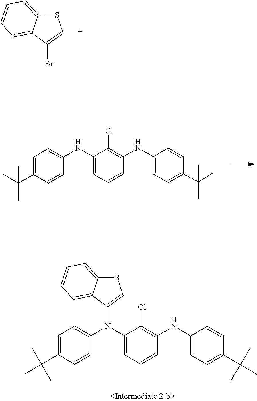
C1=CC=C2C(=C1)SC=C2Br.C1=C(NC2=CC=CC(NC3=CC=C(C(C)(C)C)C=C3)=C2Cl)C=CC(C(C)(C)C)=C1.C1=C2SC=C(N(C3=CC=C(C(C)(C)C)C=C3)C3=CC=CC(NC4=CC=C(C(C)(C)C)C=C4)=C3Cl)C2=CC=C1
